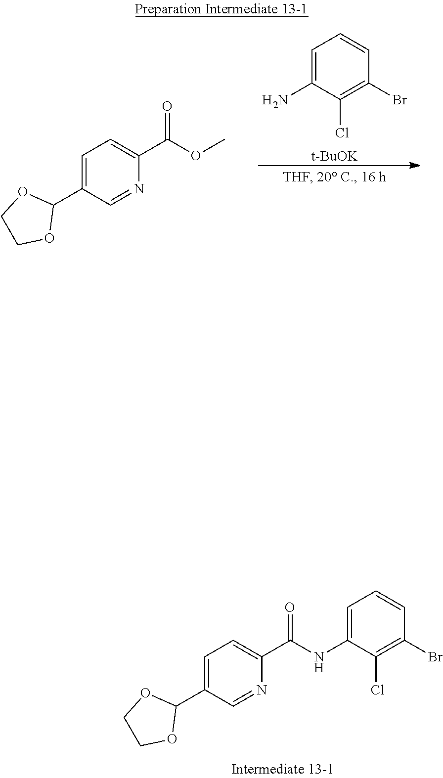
C1=C(N)C(Cl)=C(Br)C=C1.[t-BuOK].O1CCOC1C1=CC=C(C(=O)OC)N=C1.O1CCOC1C1=CC=C(C(=O)NC2=CC=CC(Br)=C2Cl)N=C1
